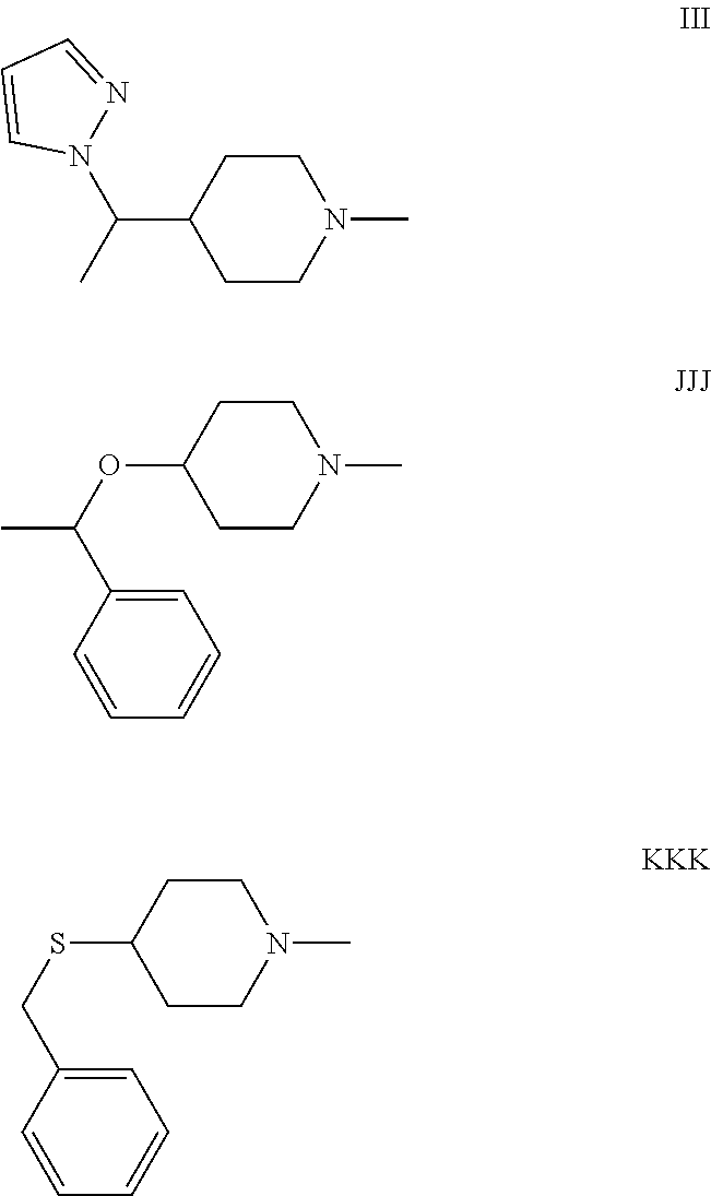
C1(C(N2N=CC=C2)C)CCN(C)CC1.C1=CC=CC=C1C(OC1CCN(C)CC1)C.C1=CC=CC=C1CSC1CCN(C)CC1
